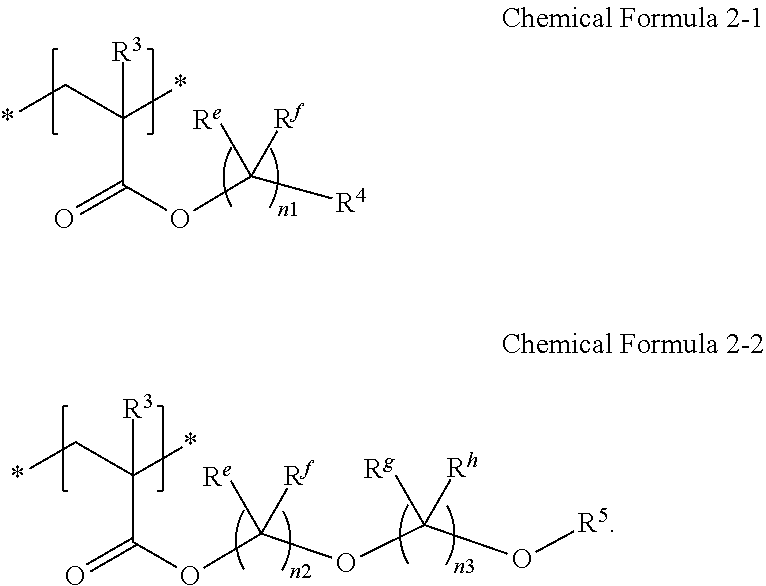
*CC([R3])(C(OC([R4])([Re])[Rf])=O)*.*CC([R3])(C(OC([Re])([Rf])OC(O[R5])([Rg])[Rh])=O)*
